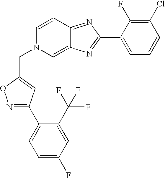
N1=C(C2=CC=C(F)C=C2C(F)(F)F)C=C(CN2C=C3C(=NC(C4=CC=CC(Cl)=C4F)=N3)C=C2)O1
